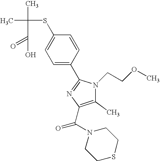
CC(C)(SC1=CC=C(C2=NC(C(N3CCSCC3)=O)=C(C)N2CCOC)C=C1)C(=O)O
